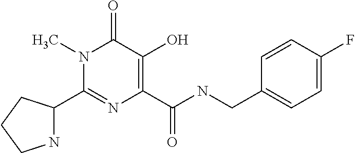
C1(C2NCCC2)=NC(C(NCC2=CC=C(F)C=C2)=O)=C(O)C(=O)N1C
